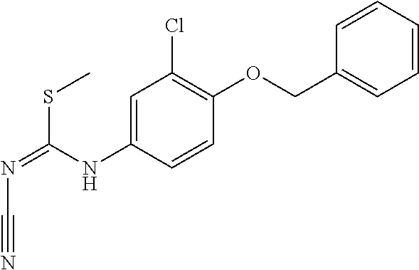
C1=C(NC(=NC#N)SC)C=CC(OCC2=CC=CC=C2)=C1Cl
